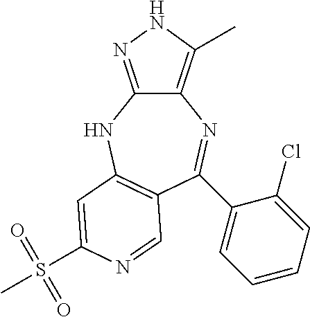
C12=C(C)NN=C1NC1=C(C=NC(S(C)(=O)=O)=C1)C(C1=CC=CC=C1Cl)=N2
